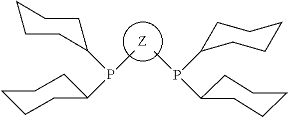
[Z].C1(P(C)C2CCCCC2)CCCCC1.P(C)(C1CCCCC1)C1CCCCC1
